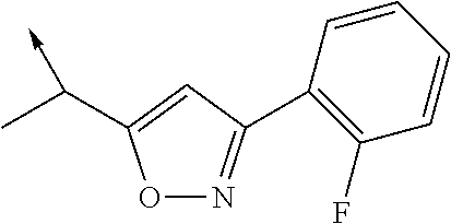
O1N=C(C2=C(F)C=CC=C2)C=C1C(C)->C
